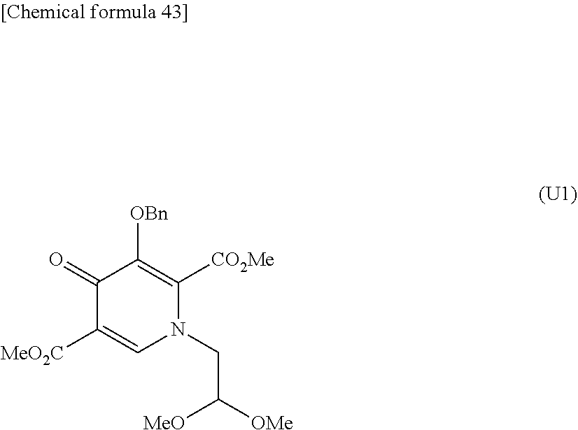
C1(=O)C([MeO2C])=CN(CC([MeO])[OMe])C([CO2Me])=C1[OBn]
